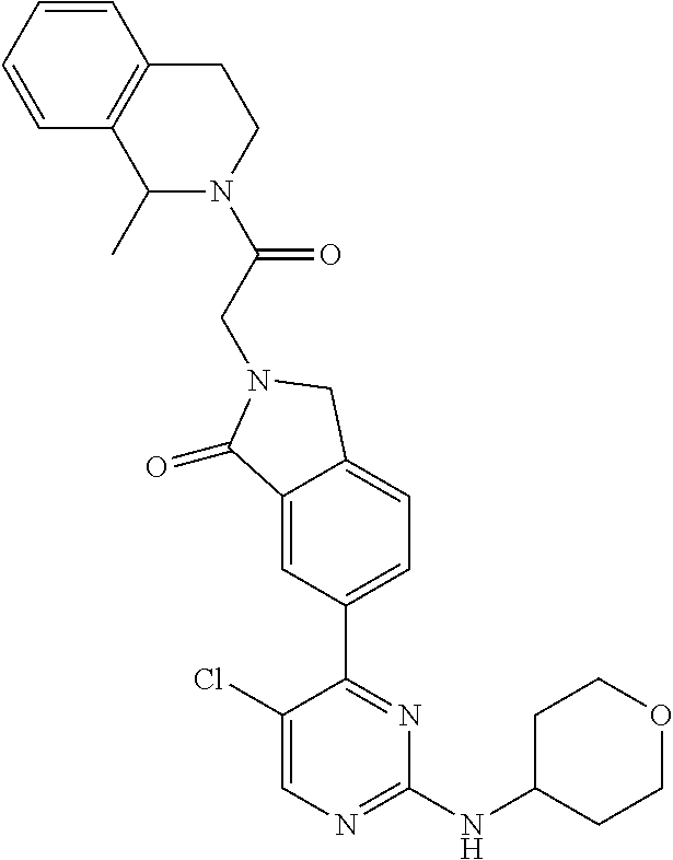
C1(Cl)=CN=C(NC2CCOCC2)N=C1C1=CC=C2C(=C1)C(=O)N(CC(=O)N1C(C)C3=C(CC1)C=CC=C3)C2
